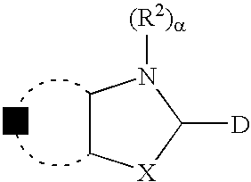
C1C[X]C([D])N1[(R2)a]
